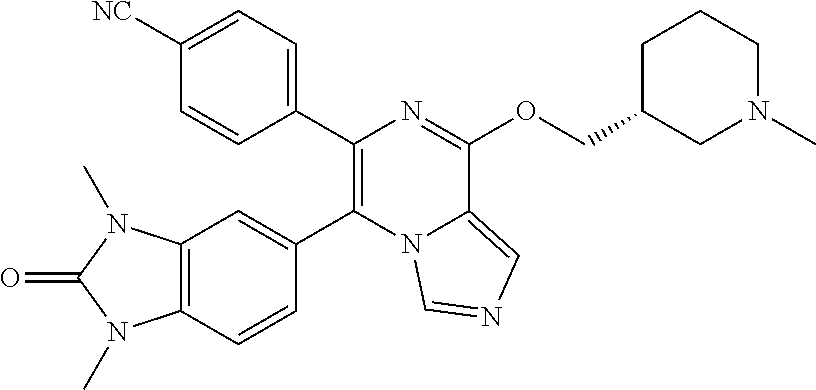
C1(C2=C(C3=CC4=C(C=C3)N(C)C(=O)N4C)N3C(=CN=C3)C(OCC3CN(C)CCC3)=N2)=CC=C([NC])C=C1
